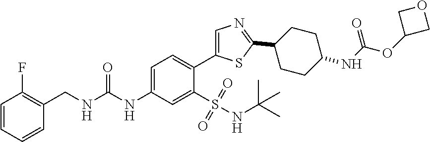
C1=C(NC(=O)NCC2=C(F)C=CC=C2)C=C(S(=O)(=O)NC(C)(C)C)C(C2=CN=C(C3CCC(NC(OC4COC4)=O)CC3)S2)=C1
